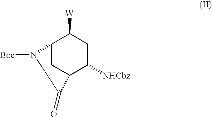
C12CC(C([NHCbz])CC1[W])C(=O)N2[Boc]
